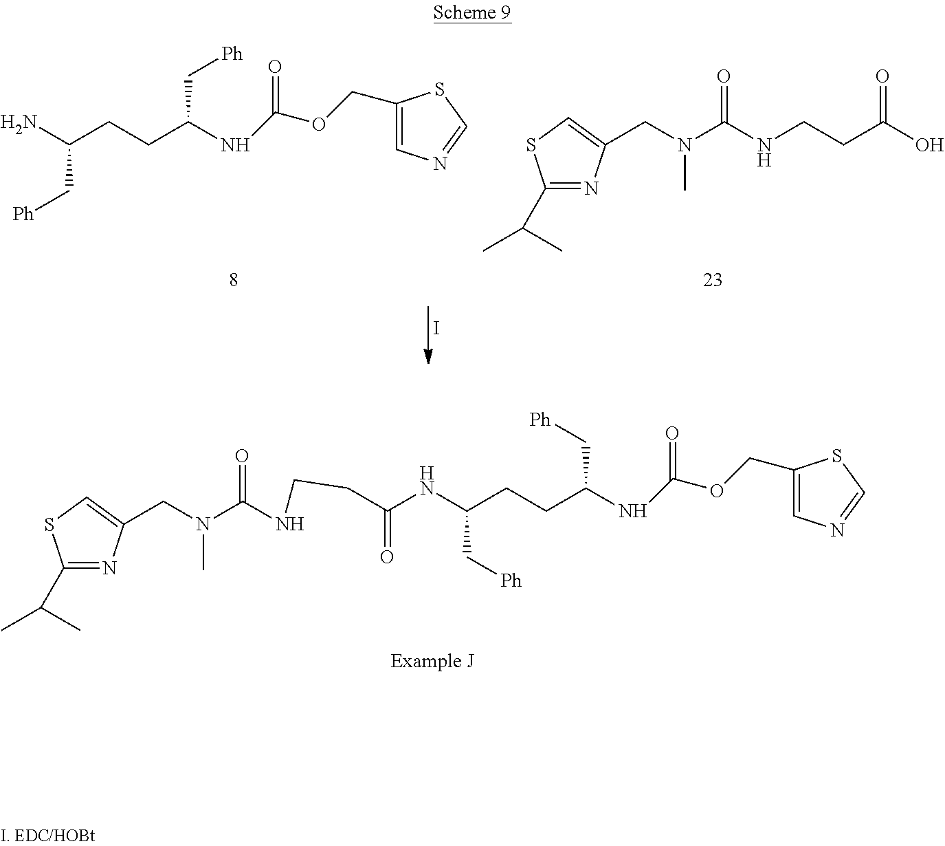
C(N(C(NCCC(NC(CCC(C[Ph])NC(OCC1=CN=CS1)=O)C[Ph])=O)=O)C)C1=CSC(C(C)C)=N1.NC(C[Ph])CCC(NC(OCC1=CN=CS1)=O)C[Ph].C(N(C(NCCC(O)=O)=O)C)C1=CSC(C(C)C)=N1.I
